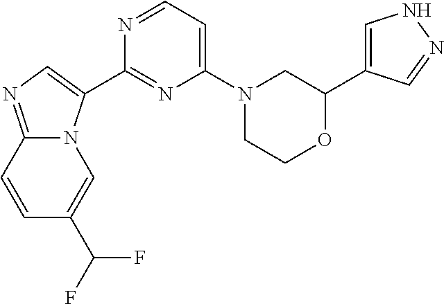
C12=NC=C(C3=NC(N4CCOC(C5=CNN=C5)C4)=CC=N3)N1C=C(C(F)F)C=C2
